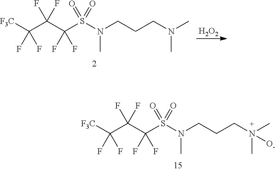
[H2O2].[F3C]C(C(C(S(N(CCCN(C)C)C)(=O)=O)(F)F)(F)F)(F)F.[F3C]C(C(C(S(N(CCCN(C)(C)[O-])C)(=O)=O)(F)F)(F)F)(F)F
